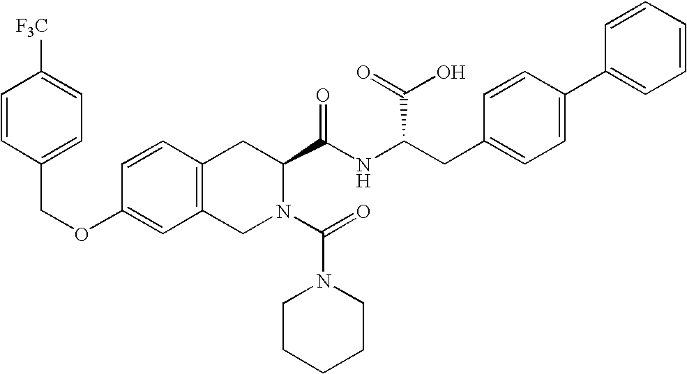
C12=C(CN(C(=O)N3CCCCC3)C(C(NC(CC3=CC=C(C4=CC=CC=C4)C=C3)C(=O)O)=O)C1)C=C(OCC1=CC=C([F3C])C=C1)C=C2
